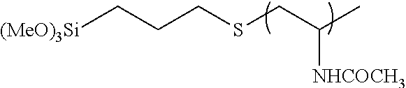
[(MeO)3Si]CCCSCC(C)[NHCOCH3]
